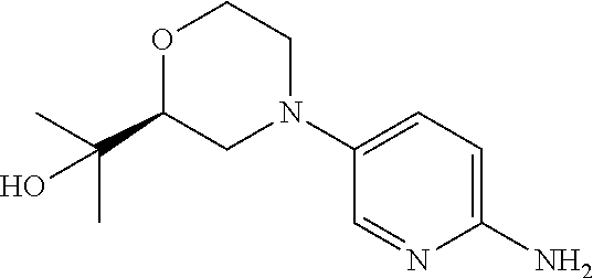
C1=NC(N)=CC=C1N1CCOC(C(C)(C)O)C1
